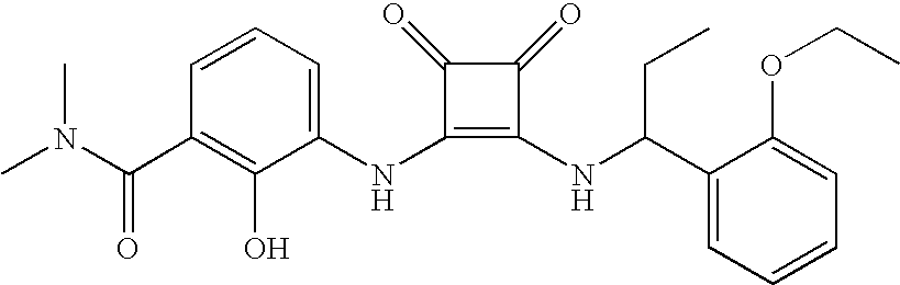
CN(C(C1=C(O)C(NC2=C(NC(C3=CC=CC=C3OCC)CC)C(=O)C2=O)=CC=C1)=O)C
